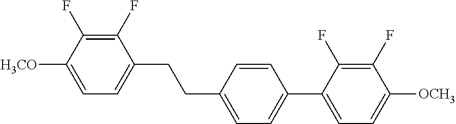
C1(F)=C(F)C([H3CO])=CC=C1CCC1=CC=C(C2=CC=C([OCH3])C(F)=C2F)C=C1
